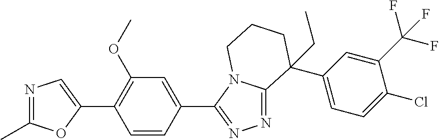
N1=C(C)OC(C2=C(OC)C=C(C3=NN=C4N3CCCC4(C3=CC=C(Cl)C(C(F)(F)F)=C3)CC)C=C2)=C1
